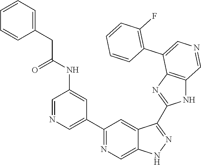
C1(C2=CN=CC(NC(=O)CC3=CC=CC=C3)=C2)=NC=C2C(=C1)C(C1=NC3=C(N1)C=NC=C3C1=C(F)C=CC=C1)=NN2
